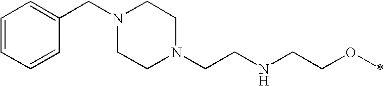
N1(CC2=CC=CC=C2)CCN(CCNCCOC)CC1
